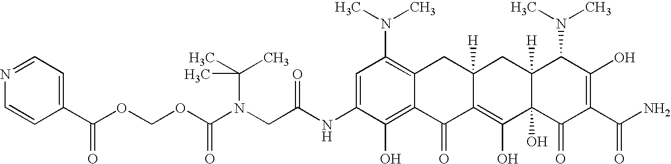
N(CC(NC1=CC(N(C)C)=C2C(=C1O)C(=O)C1=C(O)C3(O)C([H])(CC1([H])C2)C(N(C)C)C(O)=C(C(N)=O)C3=O)=O)(C(OCOC(C1=CC=NC=C1)=O)=O)C(C)(C)C
